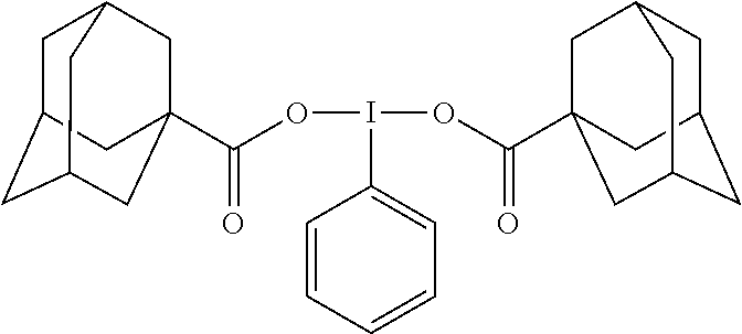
C1C2CC3CC(C(=O)OI(C4=CC=CC=C4)OC(C45CC6CC(CC(C4)C6)C5)=O)(CC1C3)C2
